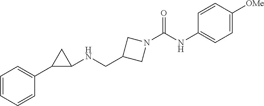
N(C1=CC=C([OMe])C=C1)C(N1CC(CNC2CC2C2=CC=CC=C2)C1)=O
